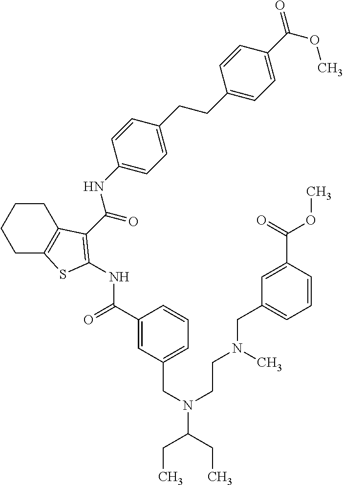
N(C1=CC=C(CCC2=CC=C(C(=O)OC)C=C2)C=C1)C(=O)C1=C(NC(=O)C2=CC(CN(C(CC)CC)CCN(C)CC3=CC=CC(C(OC)=O)=C3)=CC=C2)SC2=C1CCCC2
